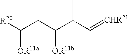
[R20]C(CC(C(C=[CHR21])C)[OR11b])[OR11a]
